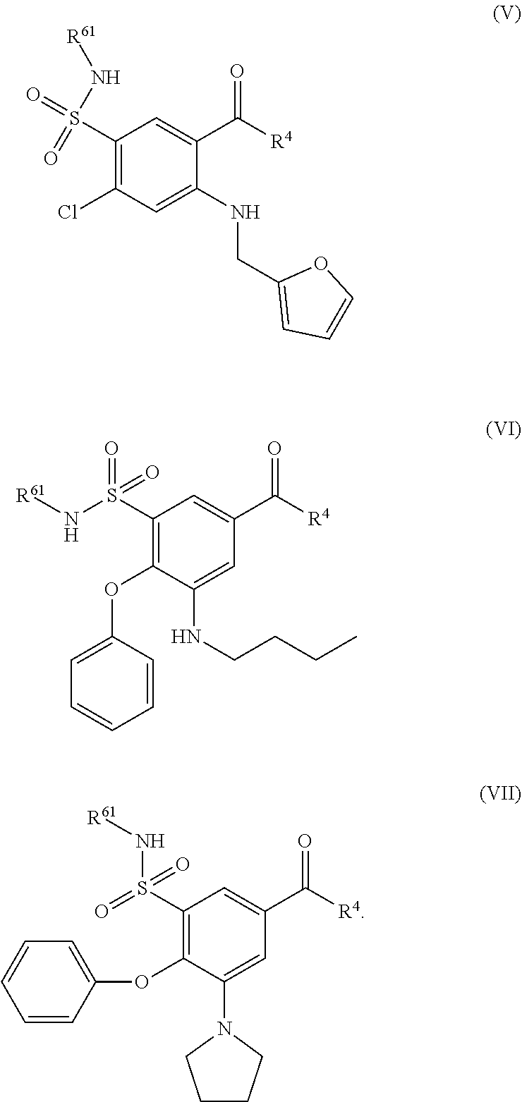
C1(S(=O)(N[R61])=O)=C(Cl)C=C(NCC2=CC=CO2)C(C([R4])=O)=C1.C1(S(N[R61])(=O)=O)=C(OC2=CC=CC=C2)C(NCCCC)=CC(C([R4])=O)=C1.C1(S(=O)(=O)N[R61])=C(OC2=CC=CC=C2)C(N2CCCC2)=CC(C([R4])=O)=C1
